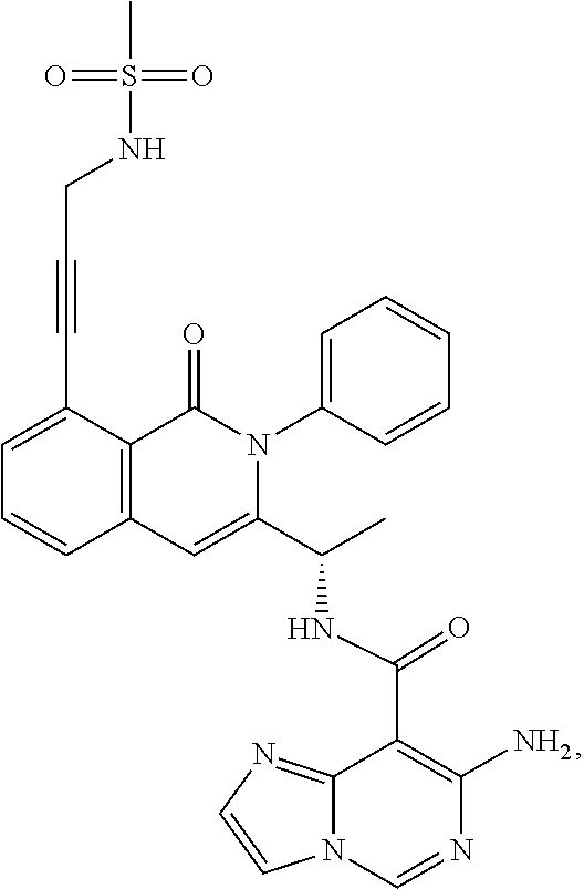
C1=C(C#CCNS(C)(=O)=O)C2=C(C=C1)C=C(C(C)NC(C1=C(N)N=CN3C1=NC=C3)=O)N(C1=CC=CC=C1)C2=O
